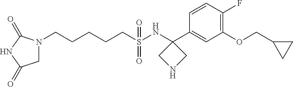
C1=CC(F)=C(OCC2CC2)C=C1C1(NS(CCCCCN2CC(=O)NC2=O)(=O)=O)CNC1
